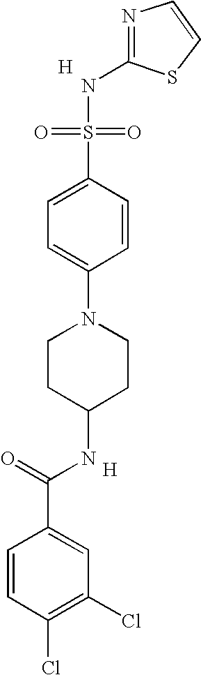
[H].C1(NS(=O)(=O)C2=CC=C(N3CCC(NC(C4=CC(Cl)=C(Cl)C=C4)=O)CC3)C=C2)=NC=CS1.[H]
